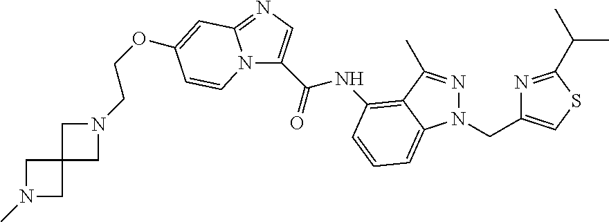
N1(C)CC2(C1)CN(CCOC1=CC3=NC=C(C(=O)NC4=C5C(C)=NN(CC6=CSC(C(C)C)=N6)C5=CC=C4)N3C=C1)C2
